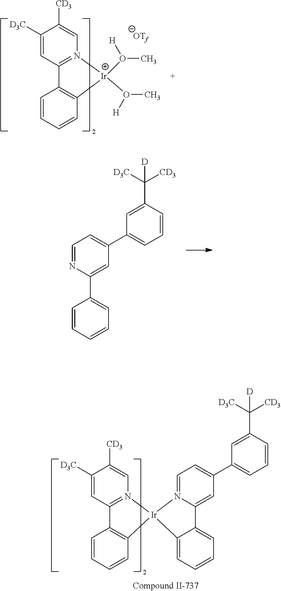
C1=CC=C(C2=CC=NC(C3=CC=CC=C3)=C2)C=C1C([D3C])([CD3])[D].[Ir]1(O(C)[H])(O(C)[H])N2=C(C=C([D3C])C([CD3])=C2)C2=C1C=CC=C2.[OTf].C1=CC=C(C2=CC=N3C(=C2)C2=CC=CC=C2[Ir]32N3=C(C=C([D3C])C([CD3])=C3)C3=C2C=CC=C3)C=C1C([D3C])([CD3])[D]
